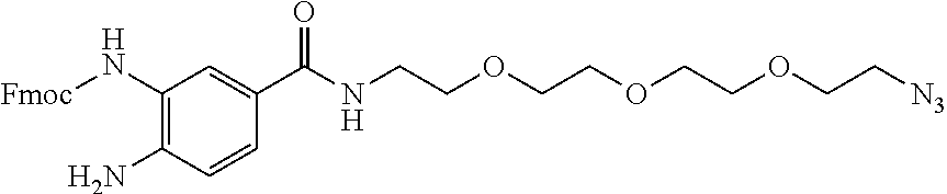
C1(N[Fmoc])=C(N)C=CC(C(NCCOCCOCCOCC[N3])=O)=C1
